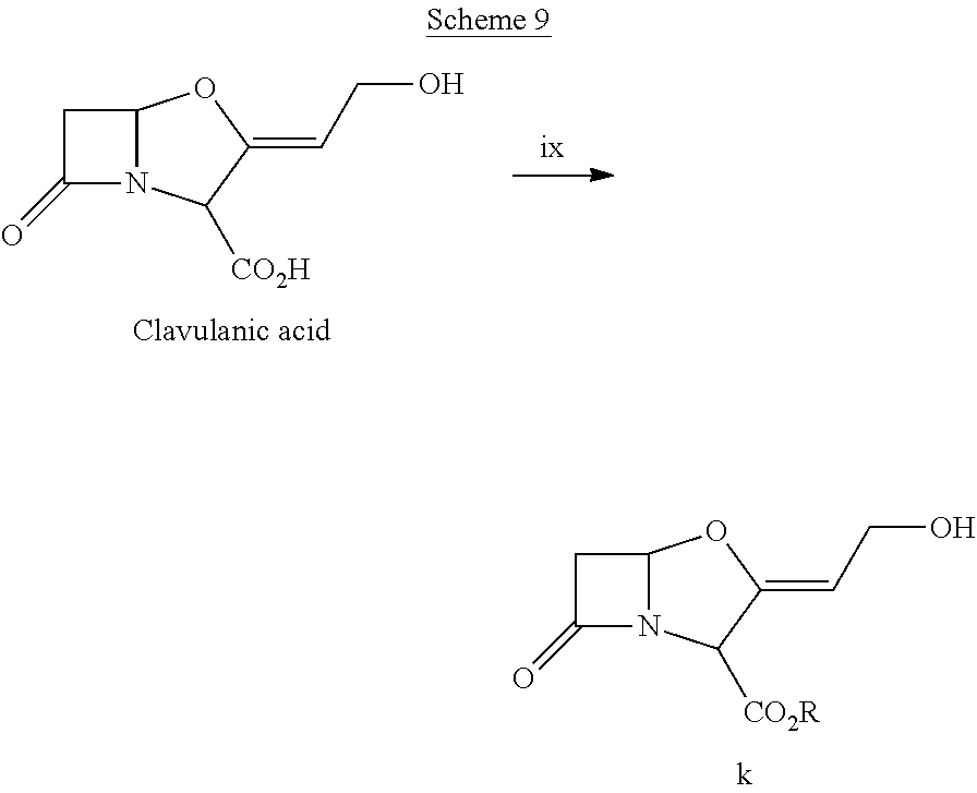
C12N(C([CO2H])C(=CCO)O1)C(=O)C2.C12N(C([CO2R])C(=CCO)O1)C(=O)C2
